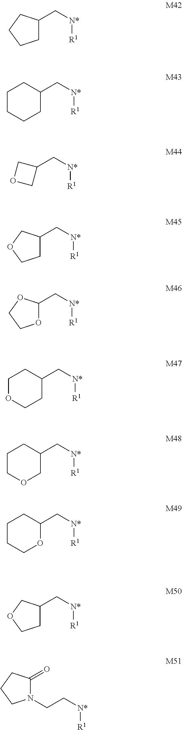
C([N*][R1])C1CCCC1.C([N*][R1])C1CCCCC1.C([N*][R1])C1COC1.C([N*][R1])C1CCOC1.C([N*][R1])C1OCCO1.C([N*][R1])C1CCOCC1.C([N*][R1])C1COCCC1.C([N*][R1])C1OCCCC1.C([N*][R1])C1CCOC1.C([N*][R1])CN1C(=O)CCC1
